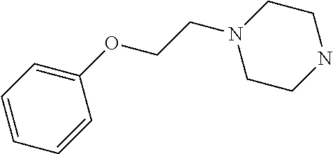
C1(OCCN2CCNCC2)=CC=CC=C1
